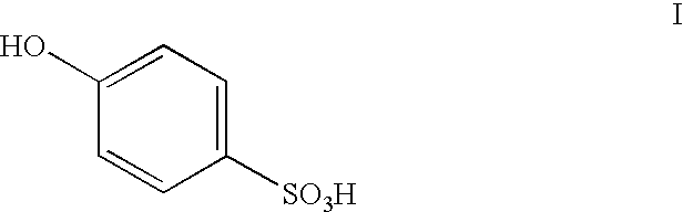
C1=C([SO3H])C=CC(O)=C1
